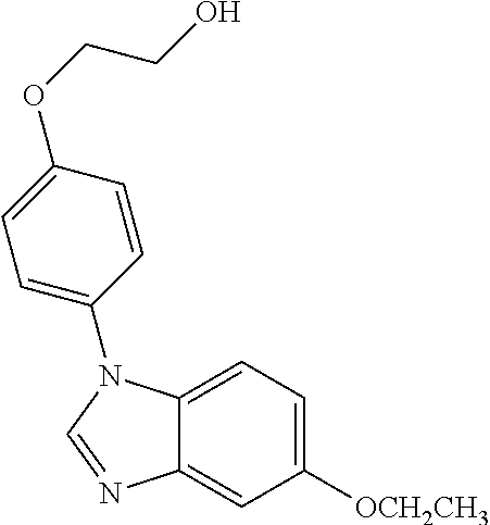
C1([OCH2CH3])=CC=C2C(=C1)N=CN2C1=CC=C(OCCO)C=C1
